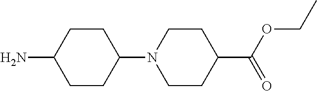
C1CC(N2CCC(C(OCC)=O)CC2)CCC1N
